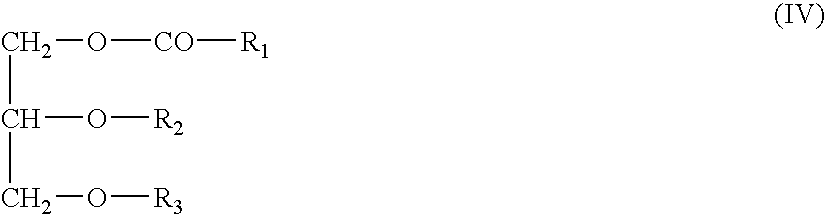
C(C(O[R2])CO[R3])O[CO][R1]
